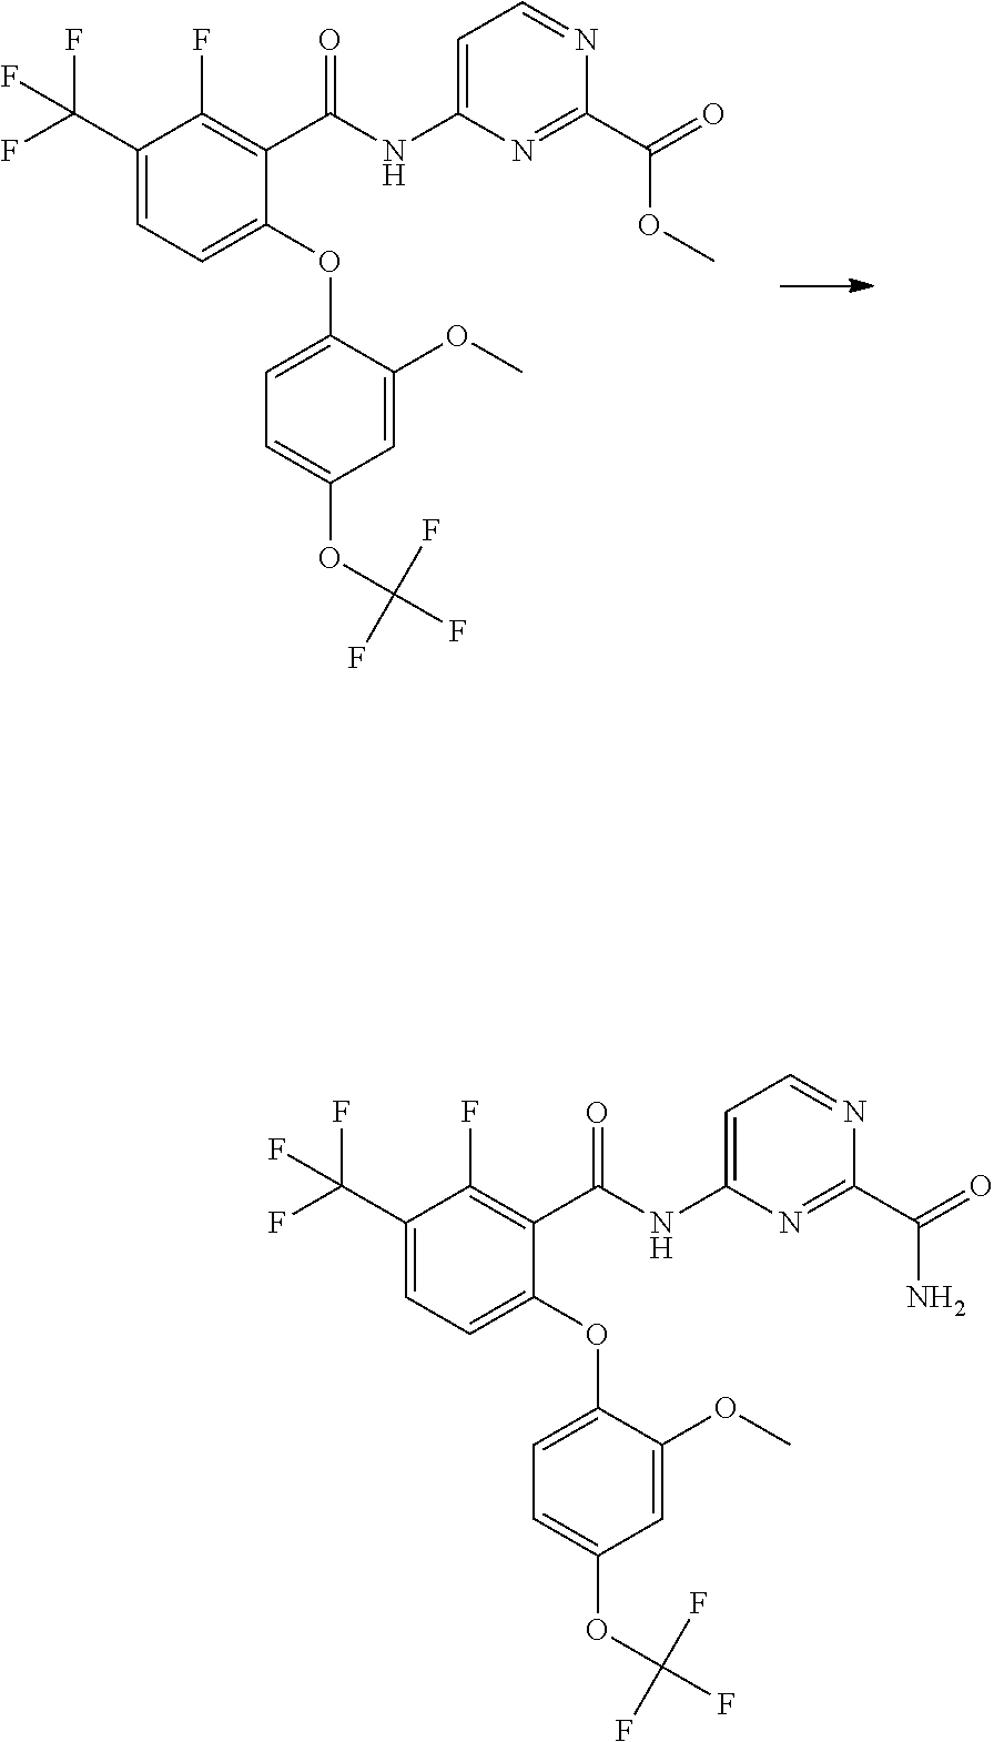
C1(C(F)(F)F)=CC=C(OC2=CC=C(OC(F)(F)F)C=C2OC)C(C(NC2=CC=NC(C(=O)OC)=N2)=O)=C1F.C1(C(F)(F)F)=CC=C(OC2=CC=C(OC(F)(F)F)C=C2OC)C(C(NC2=CC=NC(C(=O)N)=N2)=O)=C1F
